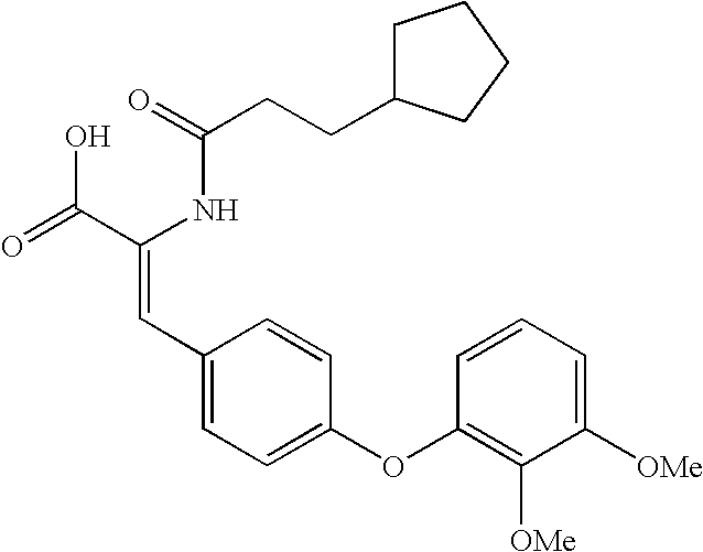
C(=O)(NC(C(=O)O)=CC1=CC=C(OC2=C([OMe])C([OMe])=CC=C2)C=C1)CCC1CCCC1
